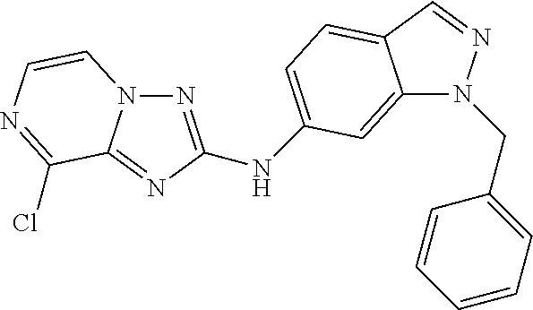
N1=C(NC2=CC=C3C(=C2)N(CC2=CC=CC=C2)N=C3)N=C2N1C=CN=C2Cl
